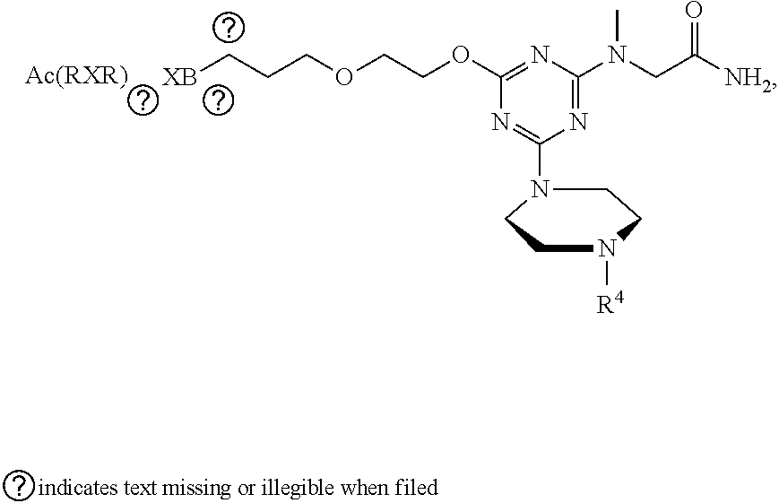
[XB]CCCOCCOC1=NC(N(CC([NH2])=O)C)=NC(N2CCN([R4])CC2)=N1.[Ac(RXR)]
